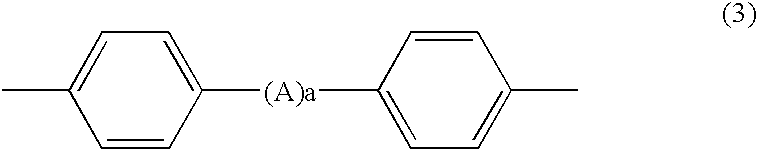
C1=CC([(A)a]C2=CC=C(C)C=C2)=CC=C1C
